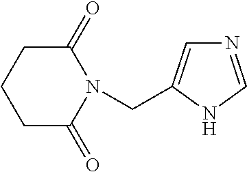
C1C(=O)N(CC2=CN=CN2)C(=O)CC1
